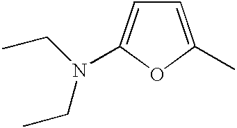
C1=C(C)OC(N(CC)CC)=C1
